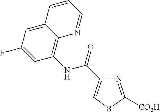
C12=CC(F)=CC(NC(=O)C3=CSC([CO2H])=N3)=C1N=CC=C2
